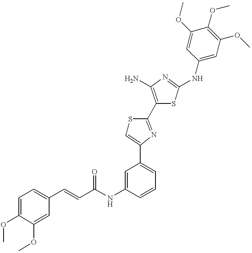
C(NC1=CC(C2=CSC(C3=C(N)N=C(NC4=CC(OC)=C(OC)C(OC)=C4)S3)=N2)=CC=C1)(=O)C=CC1=CC=C(OC)C(OC)=C1
